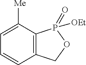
C1=C([Me])C2=C(C=C1)COP2([OEt])=O
